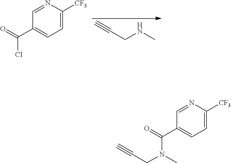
C#CCNC.C1=NC([CF3])=CC=C1C(=O)Cl.C1=NC([CF3])=CC=C1C(=O)N(CC#C)C
